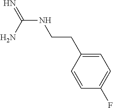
N(C(N)=N)CCC1=CC=C(F)C=C1
